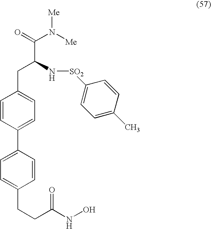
C1=CC(C2=CC=C(CCC(NO)=O)C=C2)=CC=C1CC(C(N([Me])[Me])=O)N[SO2]C1=CC=C(C)C=C1
